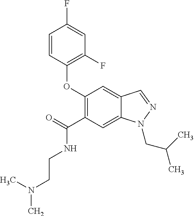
C1(OC2=C(F)C=C(F)C=C2)=C(C(=O)NCCN(C)C)C=C2C(=C1)C=NN2CC(C)C
